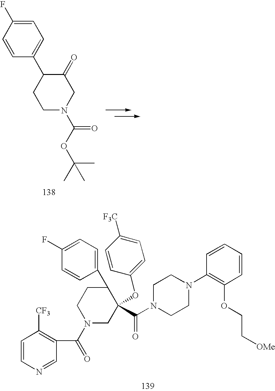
C1=CN=CC(C(=O)N2CC(OC3=CC=C([F3C])C=C3)(C(N3CCN(C4=C(OCC[OMe])C=CC=C4)CC3)=O)C(C3=CC=C(F)C=C3)CC2)=C1[CF3].C1=CC(F)=CC=C1C1CCN(C(=O)OC(C)(C)C)CC1=O
